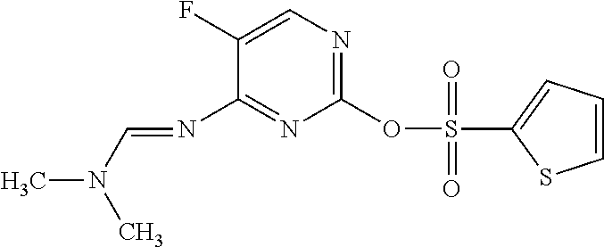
C1(F)=CN=C(OS(C2=CC=CS2)(=O)=O)N=C1N=CN(C)C
